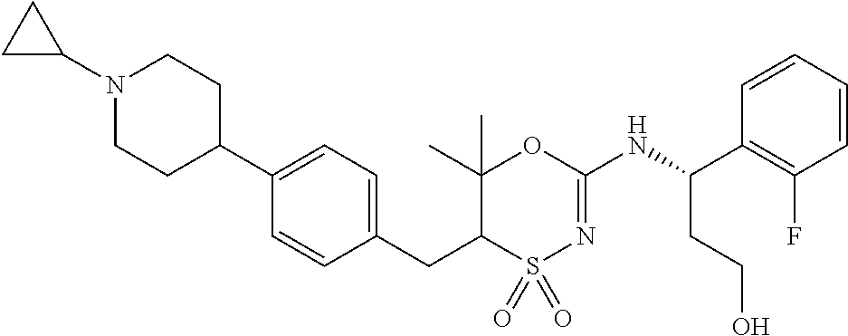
C1=C(C2CCN(C3CC3)CC2)C=CC(CC2C(C)(C)OC(NC(C3=C(F)C=CC=C3)CCO)=NS2(=O)=O)=C1
